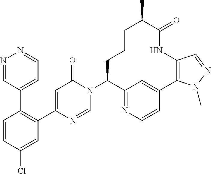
C1=C(Cl)C=CC(C2=CC=NN=C2)=C1C1=CC(=O)N(C2C3=NC=CC(=C3)C3=C(NC(=O)C(C)CCC2)C=NN3C)C=N1
